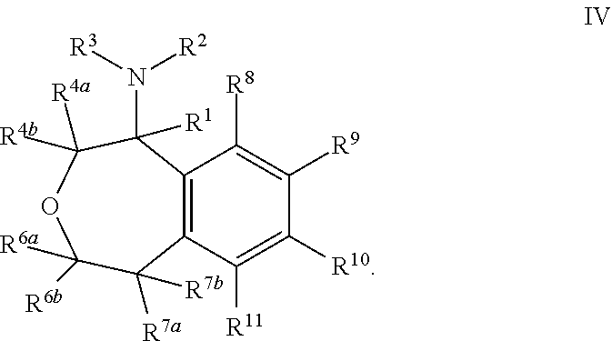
C12=C(C([R11])=C([R10])C([R9])=C1[R8])C([R7b])([R7a])C([R6a])([R6b])OC([R4b])([R4a])C2([R1])N([R3])[R2]
